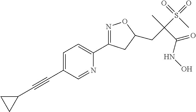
C1=C(C#CC2CC2)C=NC(C2=NOC(CC(S(=O)(=O)C)(C)C(=O)NO)C2)=C1
